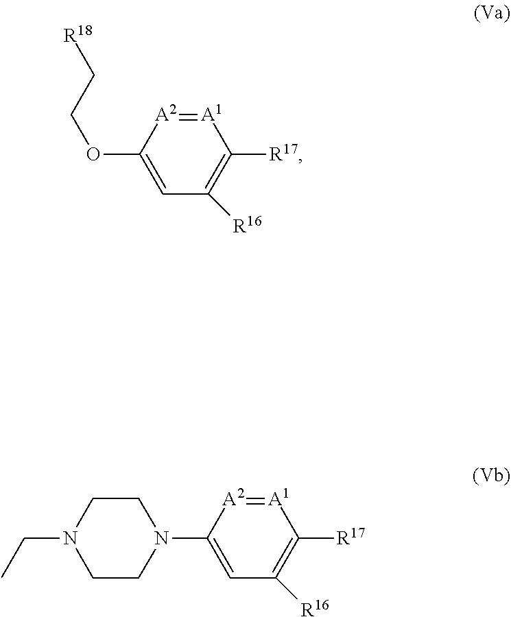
[A1]1=[A2]C(OCC[R18])=CC([R16])=C1[R17].[A1]1=[A2]C(N2CCN(CC)CC2)=CC([R16])=C1[R17]
